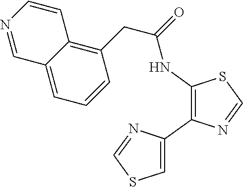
C1(NC(CC2=C3C(=CC=C2)C=NC=C3)=O)=C(C2=CSC=N2)N=CS1
